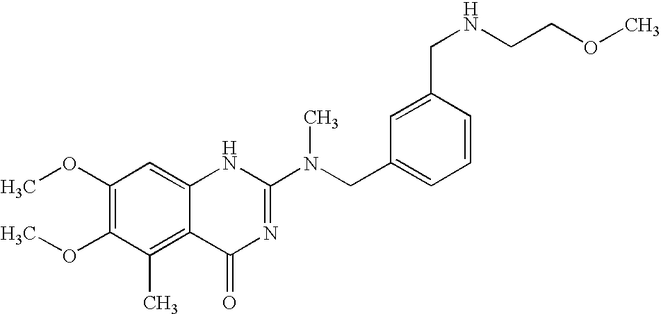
C1(OC)=C(OC)C(C)=C2C(=C1)NC(N(CC1=CC=CC(CNCCOC)=C1)C)=NC2=O
